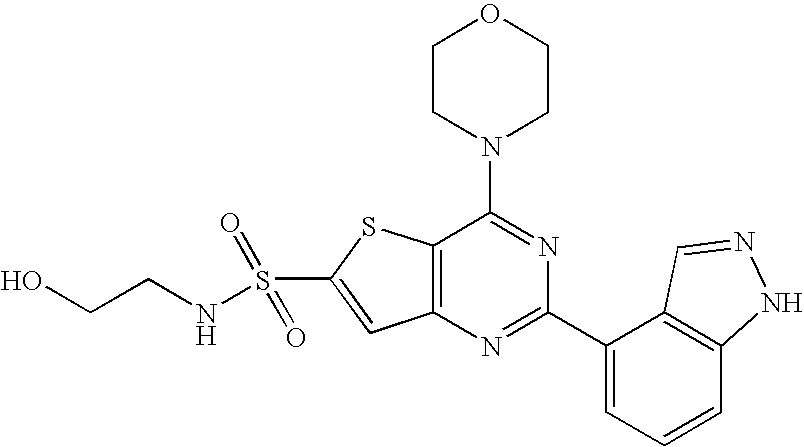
C1CN(C2=NC(C3=CC=CC4=C3C=NN4)=NC3=C2SC(S(=O)(=O)NCCO)=C3)CCO1
